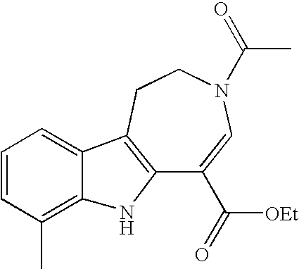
C12=C(CCN(C(=O)C)C=C1C([OEt])=O)C1=CC=CC(C)=C1N2
